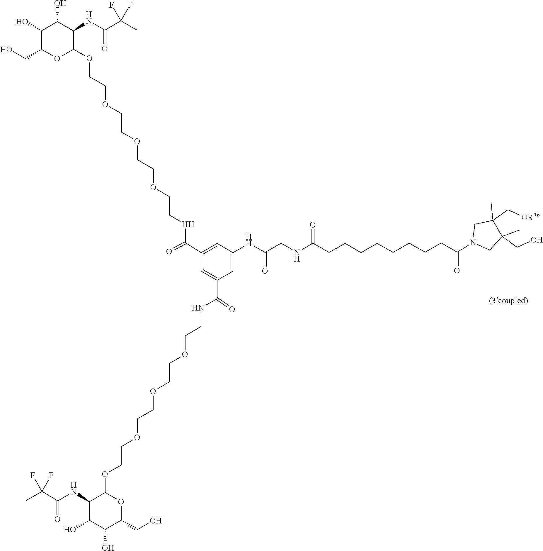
C1(C)(CO)CN(C(CCCCCCCCC(NCC([H]C2=CC(C(NCCOCCOCCOCCOC3OC(CO)C(O)C(O)C3NC(C(C)(F)F)=O)=O)=CC(C(=O)[H]CCOCCOCCOCCOC3OC(CO)C(O)C(O)C3NC(=O)C(F)(F)C)=C2)=O)=O)=O)CC1(C)C[OR3b]
